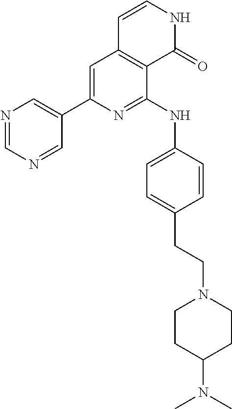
N1=CN=CC(C2=CC3=C(C(NC4=CC=C(CCN5CCC(N(C)C)CC5)C=C4)=N2)C(=O)NC=C3)=C1
